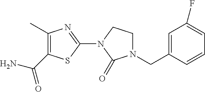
C1(C)=C(C(N)=O)SC(N2CCN(CC3=CC(F)=CC=C3)C2=O)=N1
